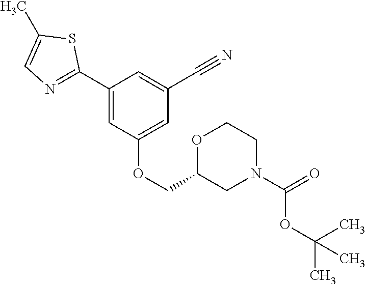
C1(C2=NC=C(C)S2)=CC(OCC2OCCN(C(=O)OC(C)(C)C)C2)=CC(C#N)=C1
